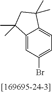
C12=CC(Br)=CC=C1C(C)(C)CC2(C)C
